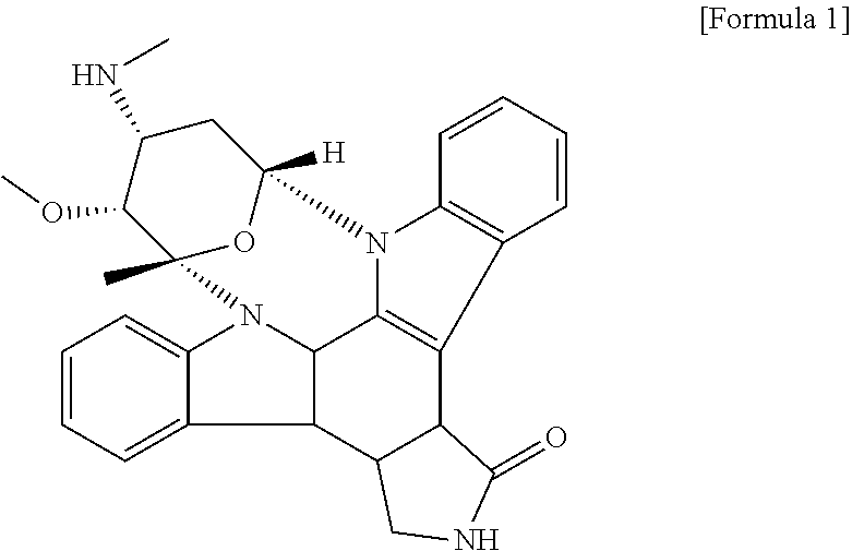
C1=CC=C2C(=C1)N1C3C2C2C(C(=O)NC2)C2=C3N(C3=C2C=CC=C3)C2([H])OC1(C)C(OC)C(NC)C2
